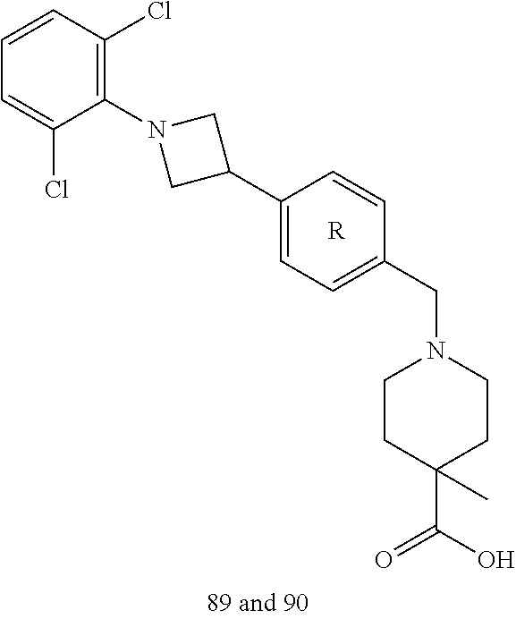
C1(C2CN(C3=C(Cl)C=CC=C3Cl)C2)=CC=C(CN2CCC(C(=O)O)(C)CC2)C=C1.[R]
